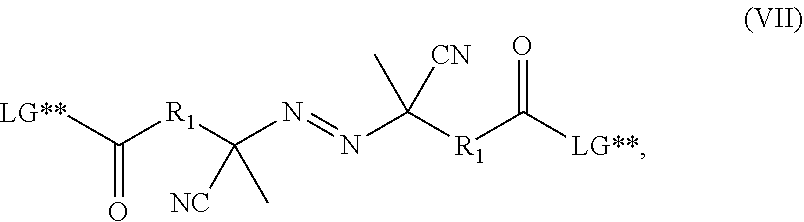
C([R1]C(N=NC([R1]C([LG**])=O)(C)[CN])([NC])C)([LG**])=O
